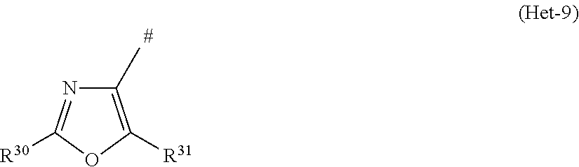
C1(C)=C([R31])OC([R30])=N1
